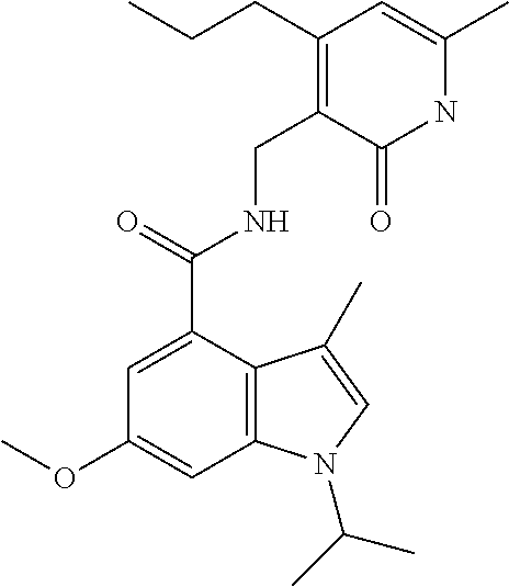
C1=C(C(NCC2=C(CCC)C=C(C)NC2=O)=O)C2=C(C=C1OC)N(C(C)C)C=C2C
